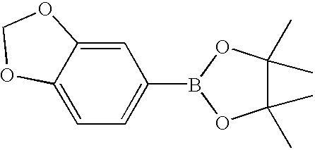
C1(B2OC(C)(C)C(C)(C)O2)=CC=C2C(=C1)OCO2
